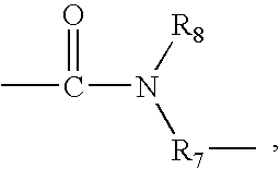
CC(N([R8])[R7]C)=O
